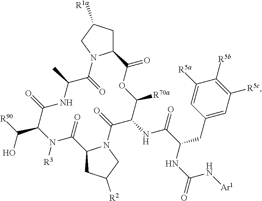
C12CC([R1a])CN1C(=O)C(C)NC(=O)C(C(O)[R90])N([R3])C(=O)C1CC([R2])CN1C(=O)C(NC(C(CC1=CC([R5c])=C([R5b])C([R5a])=C1)NC(=O)N[Ar1])=O)C([R70a])OC2=O
